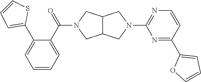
C12C(CN(C3=NC=CC(C4=CC=CO4)=N3)C1)CN(C(=O)C1=CC=CC=C1C1=CC=CS1)C2
